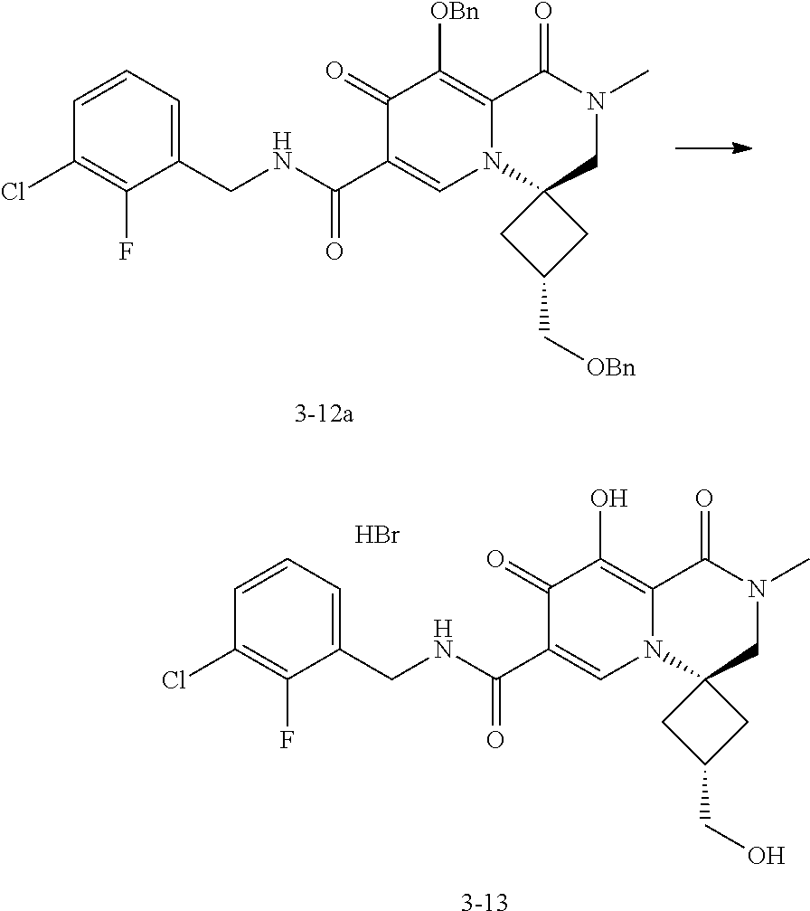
[3-13].C1=CC=C(CNC(C2=CN3C(=C(O)C2=O)C(=O)N(C)CC32CC(CO)C2)=O)C(F)=C1Cl.Br.C1=CC=C(CNC(C2=CN3C(=C([OBn])C2=O)C(=O)N(C)CC32CC(C[OBn])C2)=O)C(F)=C1Cl.[3-12a]
